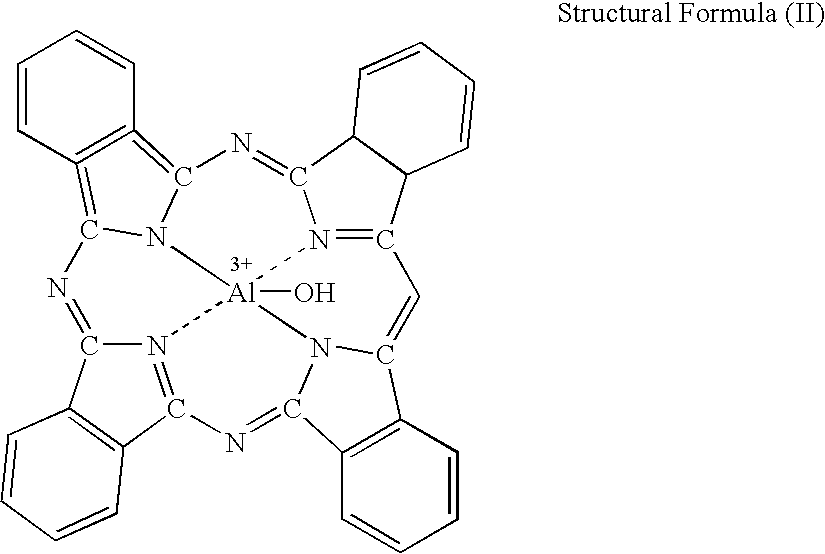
N12=C3C4=C(C1=NC1=C5=C(=C6N1[Al]21(O)N2=C(C7C(C2=N6)C=CC=C7)C=C2C6=C(C=CC=C6)C(=N3)N21)C=CC=C5)C=CC=C4
